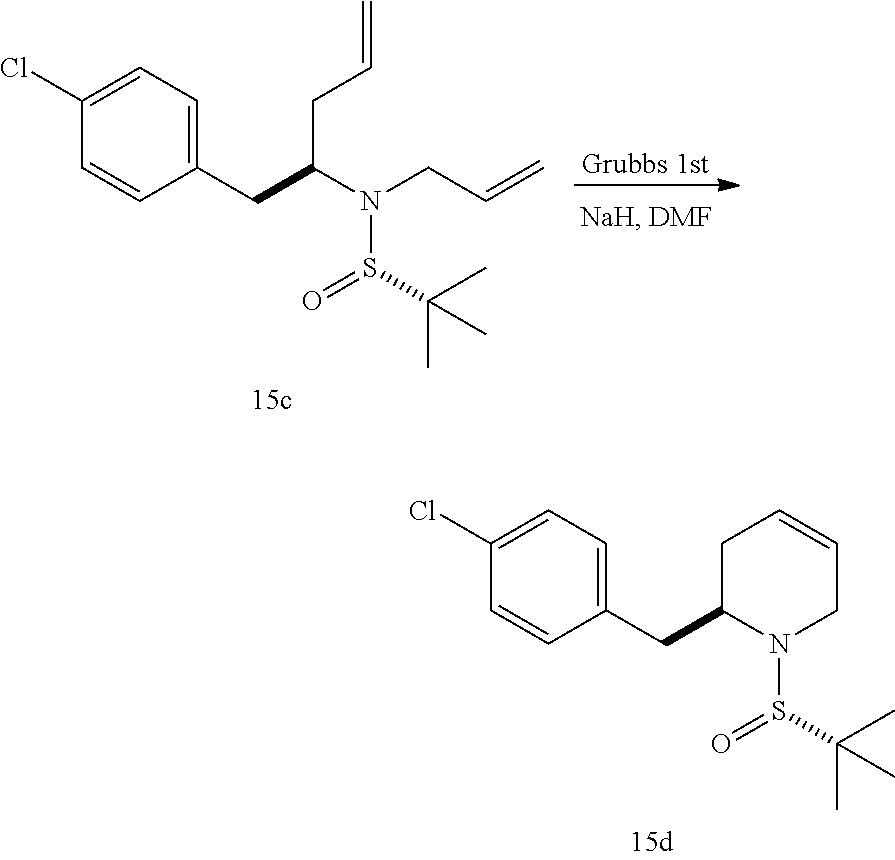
C1(CC(CC=C)N(CC=C)S(C(C)(C)C)=O)=CC=C(Cl)C=C1.[Grubbs 1st].C1(CC2CC=CCN2S(C(C)(C)C)=O)=CC=C(Cl)C=C1
